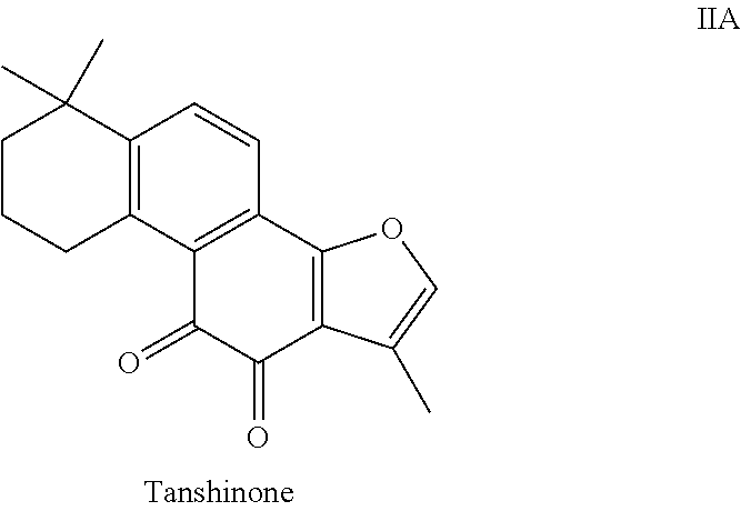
C1CCC2=C(C1(C)C)C=CC1=C2C(=O)C(=O)C2=C1OC=C2C
